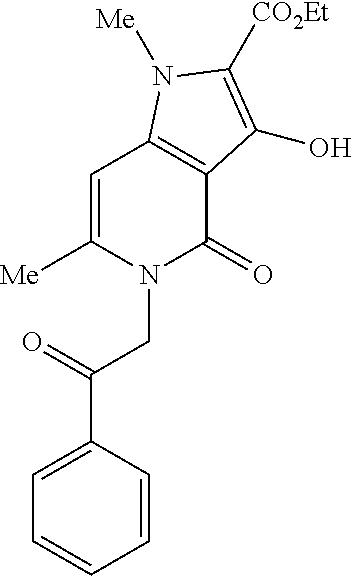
N1(CC(C2=CC=CC=C2)=O)C(=O)C2=C(C=C1[Me])N([Me])C([CO2Et])=C2O
